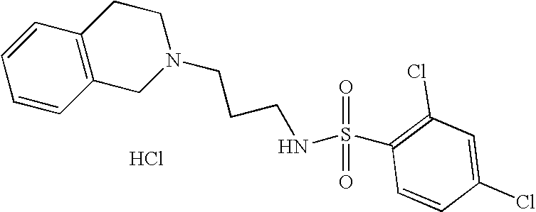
Cl.C1=CC2=C(C=C1)CCN(CCCNS(=O)(=O)C1=C(Cl)C=C(Cl)C=C1)C2
